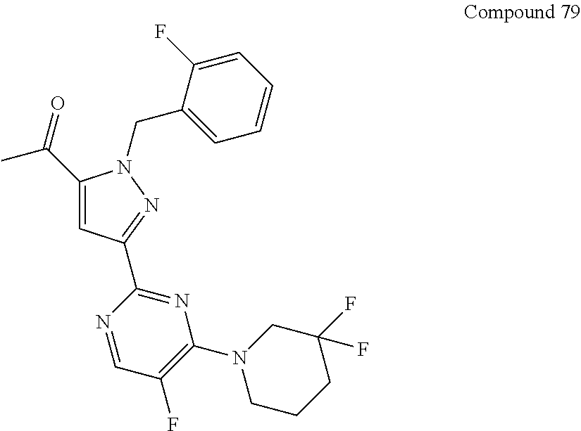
C(C1=CC(C2=NC(N3CCCC(F)(F)C3)=C(F)C=N2)=NN1CC1=CC=CC=C1F)(=O)C
